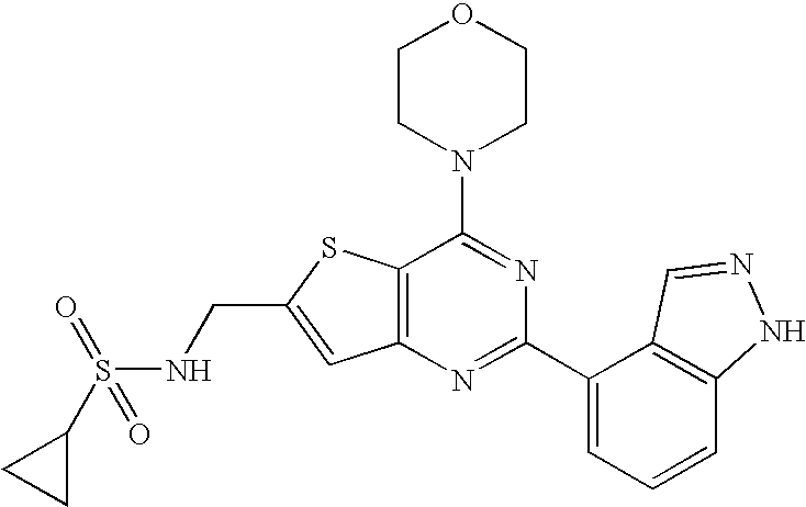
C1CN(C2=NC(C3=CC=CC4=C3C=NN4)=NC3=C2SC(CNS(=O)(=O)C2CC2)=C3)CCO1
